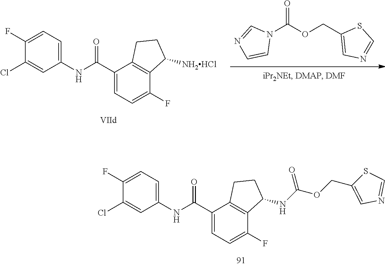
C1(Cl)=CC(NC(C2=CC=C(F)C3=C2CCC3NC(OCC2=CN=CS2)=O)=O)=CC=C1F.C1(Cl)=CC(NC(C2=CC=C(F)C3=C2CCC3[NH2HCl])=O)=CC=C1F.N1(C(OCC2=CN=CS2)=O)C=NC=C1
